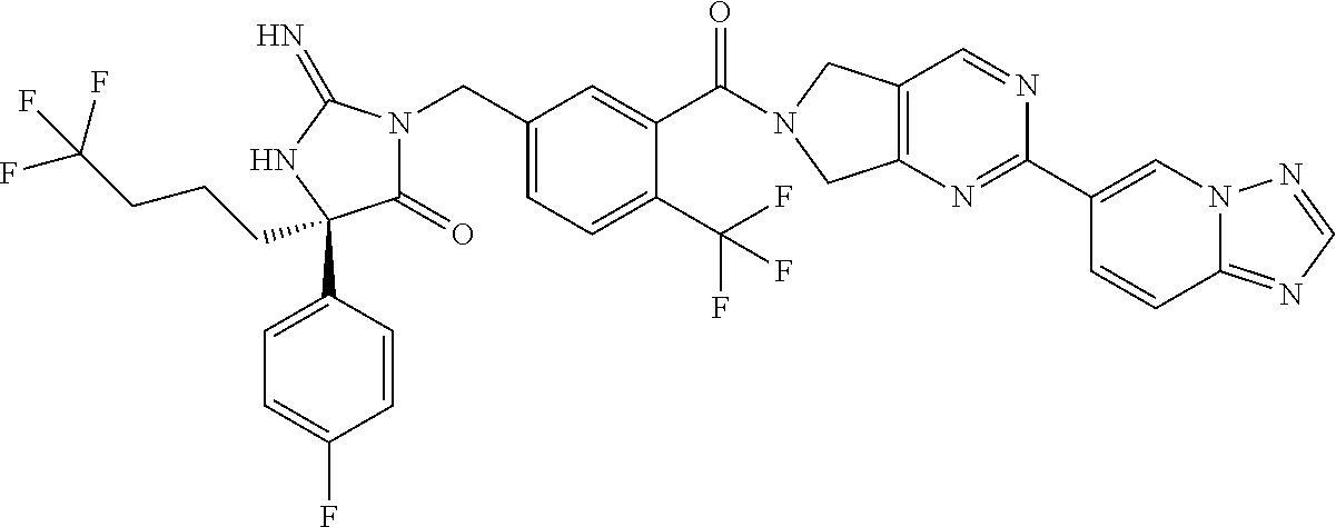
C(C1=CC=C(C(F)(F)F)C(C(=O)N2CC3=C(C2)N=C(C2=CN4C(=NC=N4)C=C2)N=C3)=C1)N1C(=O)C(C2=CC=C(F)C=C2)(CCCC(F)(F)F)NC1=N
